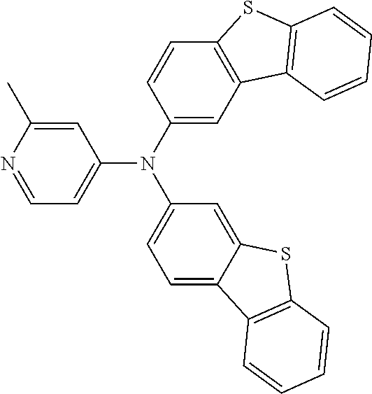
C1=C(C)N=CC=C1N(C1=CC2=C(C=C1)SC1=C2C=CC=C1)C1=CC=C2C(=C1)SC1=C2C=CC=C1
